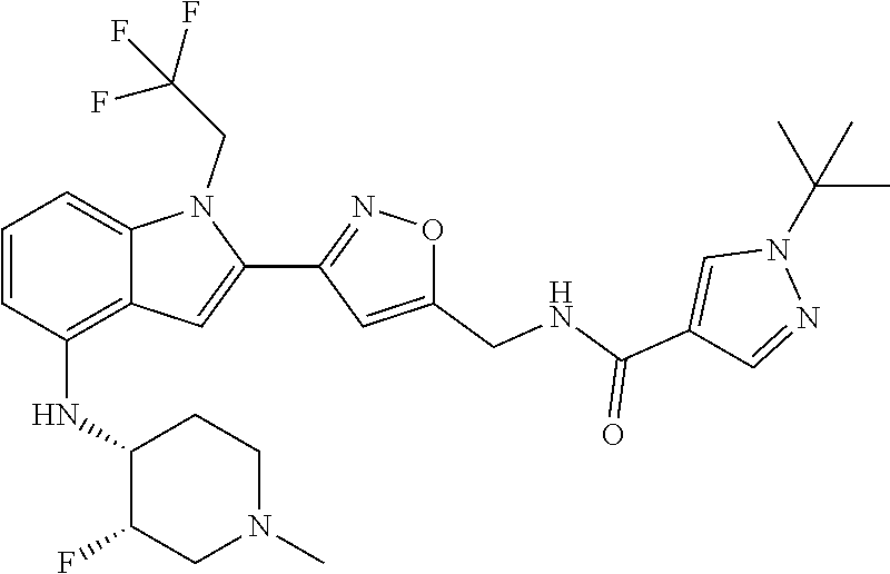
N1(C(C)(C)C)N=CC(C(=O)NCC2=CC(C3=CC4=C(NC5C(F)CN(C)CC5)C=CC=C4N3CC(F)(F)F)=NO2)=C1
